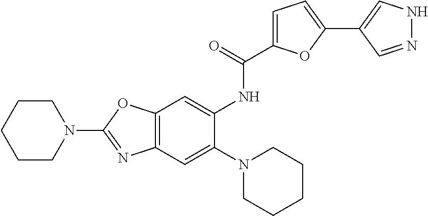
C12=C(OC(N3CCCCC3)=N1)C=C(NC(=O)C1=CC=C(C3=CNN=C3)O1)C(N1CCCCC1)=C2
